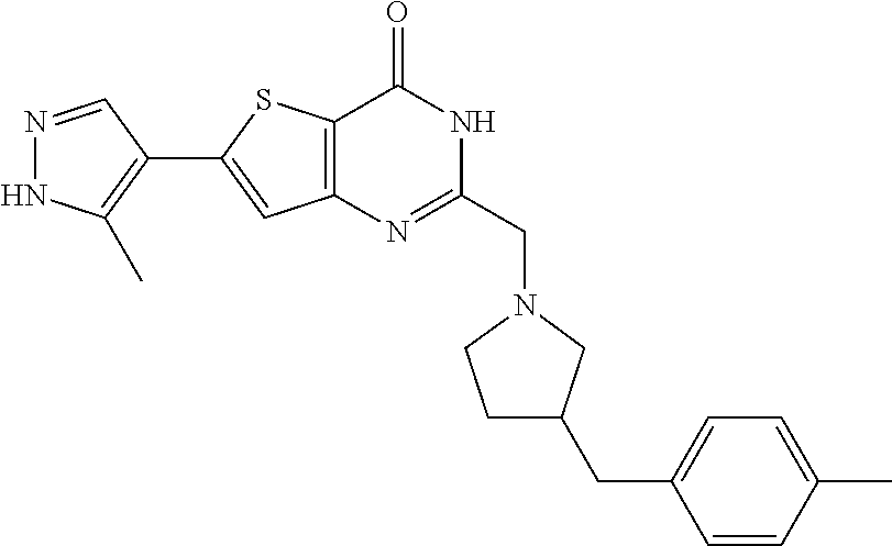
N1=CC(C2=CC3=C(S2)C(=O)NC(CN2CCC(CC4=CC=C(C)C=C4)C2)=N3)=C(C)N1
